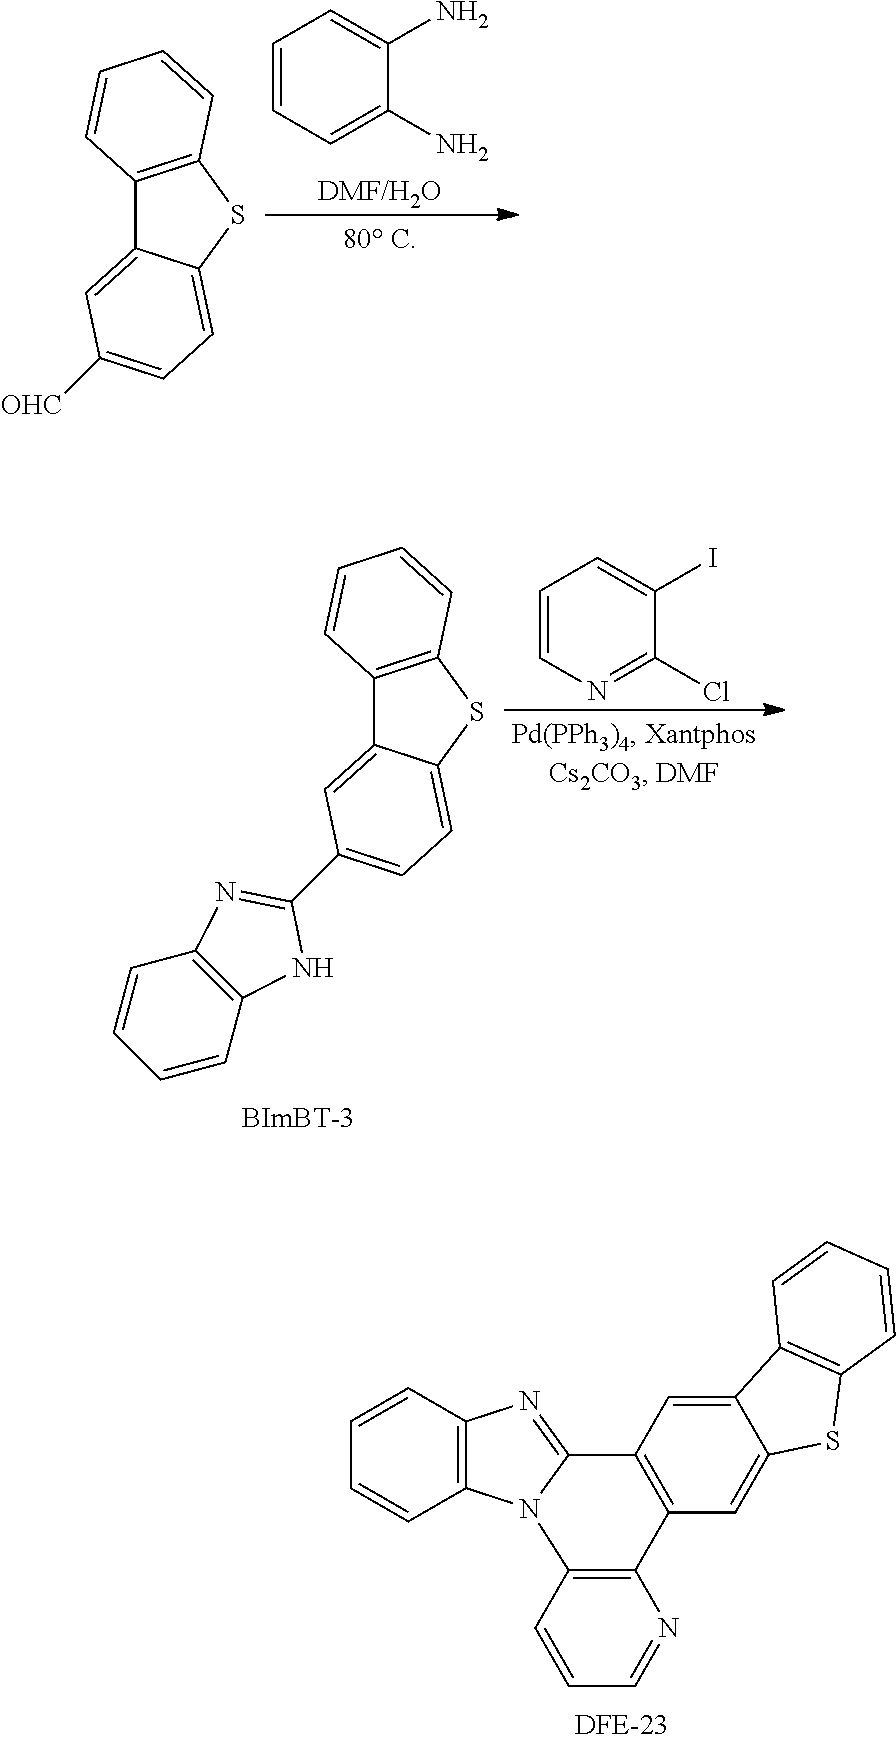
[DMF/H2O].C1=CC=C(N)C(N)=C1.C12=C(SC3=CC=C([OHC])C=C13)C=CC=C2.C1=CN=C(Cl)C(I)=C1.C1=CC2=C(C=C1)N=C(C1=CC=C3C(=C1)C1=C(S3)C=CC=C1)N2.C12=C(N3C(=N1)C1=C(C=C4C(=C1)C1=C(S4)C=CC=C1)C1=C3C=CC=N1)C=CC=C2
